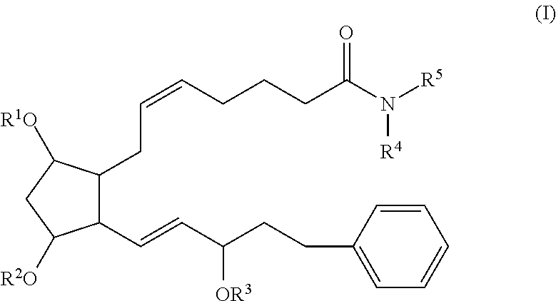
C1=CC(CCC(C=CC2C(CC=CCCCC(=O)N([R5])[R4])C([R1O])CC2[R2O])[OR3])=CC=C1
